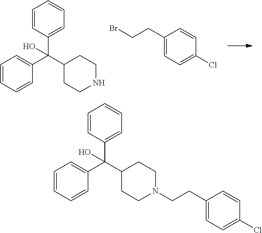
C1=CC=CC(C(C2CCNCC2)(C2=CC=CC=C2)O)=C1.C(CC1=CC=C(Cl)C=C1)Br.C1=CC=CC(C(C2CCN(CCC3=CC=C(Cl)C=C3)CC2)(C2=CC=CC=C2)O)=C1
